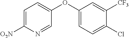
C1(OC2=CC=C(Cl)C([CF3])=C2)=CC=C([O2N])N=C1
